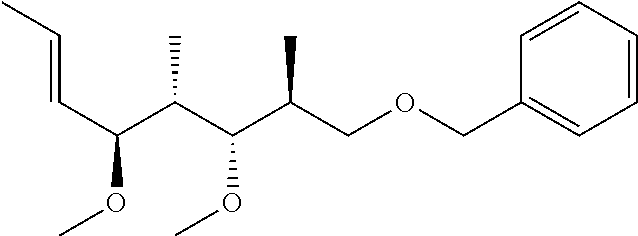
C(C(C(C(COCC1=CC=CC=C1)C)OC)C)(C=CC)OC
